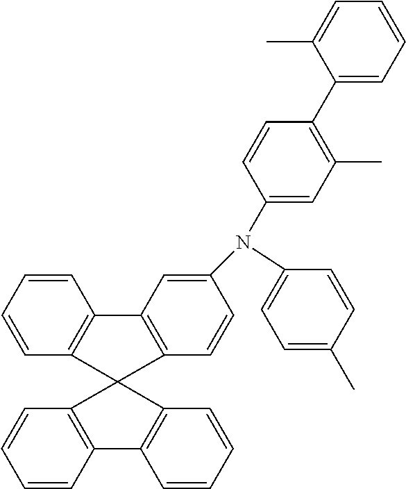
C1(C)=CC=C(N(C2=CC(C)=C(C3=CC=CC=C3C)C=C2)C2=CC3=C(C=C2)C2(C4=C3C=CC=C4)C3=C(C=CC=C3)C3=C2C=CC=C3)C=C1
